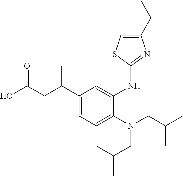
C1(C(CC(O)=O)C)=CC=C(N(CC(C)C)CC(C)C)C(NC2=NC(C(C)C)=CS2)=C1
